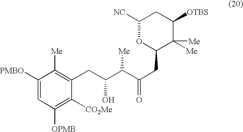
[NC]C1OC(CC(C(C(CC2=C([Me])C([PMBO])=CC([OPMB])=C2[CO2Me])O)[Me])=O)C([Me])([Me])C([OTBS])C1
